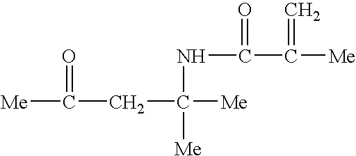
[Me]C(CC([Me])(NC(C([Me])=C)=O)[Me])=O
